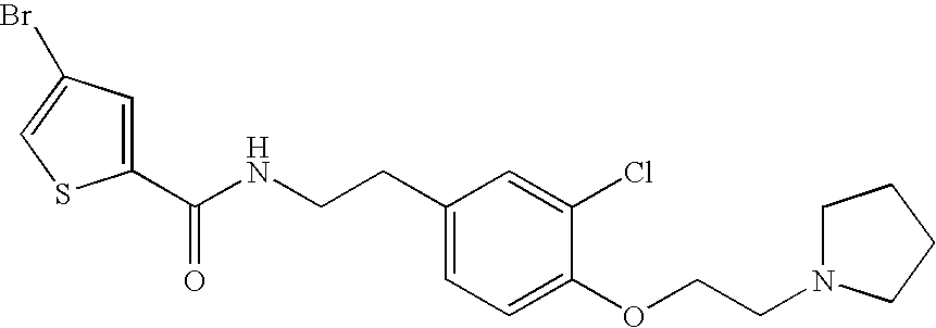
C1(C(NCCC2=CC=C(OCCN3CCCC3)C(Cl)=C2)=O)=CC(Br)=CS1
